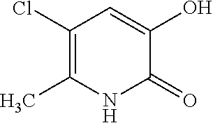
C1(Cl)=C(C)NC(=O)C(O)=C1
